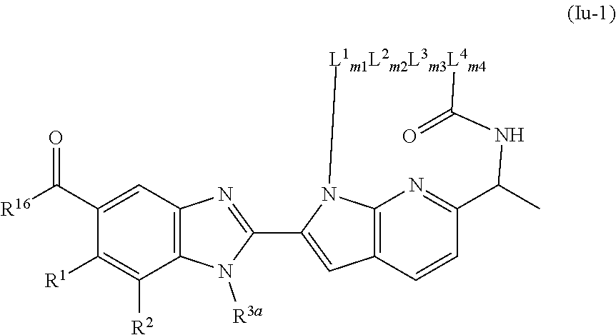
C12=C3C=CC(=N1)C(C)NC(=O)[L1m1L2m2L3m3L4m4]N2C(C1=NC2=C(N1[R3a])C([R2])=C([R1])C(C([R16])=O)=C2)=C3
